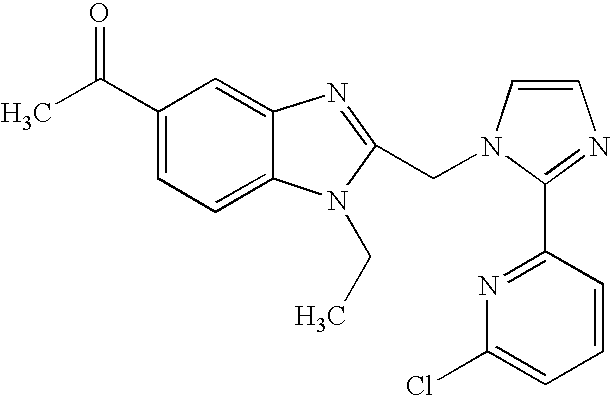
C1(C(C)=O)=CC=C2C(=C1)N=C(CN1C=CN=C1C1=NC(Cl)=CC=C1)N2CC
